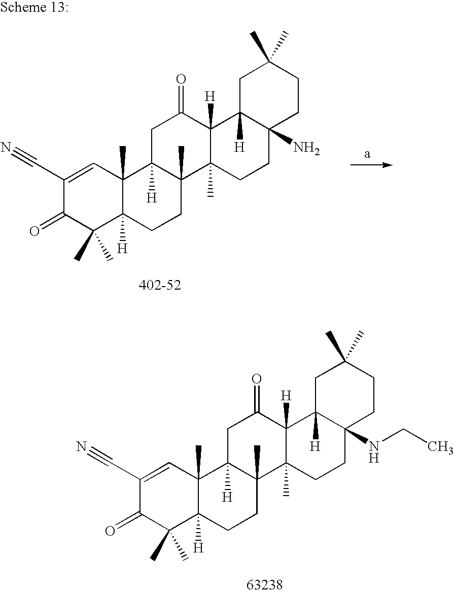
C1(C#N)=CC2(C)C([H])(C(C)(C)C1=O)CCC1(C)C2([H])CC(=O)C2([H])C1(C)CCC1(NCC)C2([H])CC(C)(C)CC1.C1(C#N)=CC2(C)C([H])(C(C)(C)C1=O)CCC1(C)C2([H])CC(=O)C2([H])C1(C)CCC1(N)C2([H])CC(C)(C)CC1
